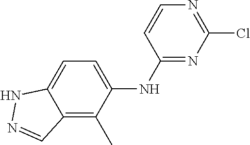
C1=CN=C(Cl)N=C1NC1=CC=C2C(=C1C)C=NN2
